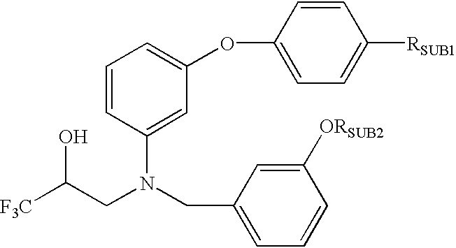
C1=CC(N(CC2=CC=CC([ORSUB2])=C2)CC([F3C])O)=CC(OC2=CC=C([RSUB1])C=C2)=C1
